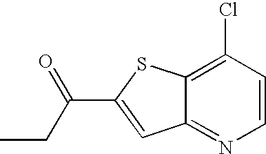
C12=C(Cl)C=CN=C1C=C(C(CC)=O)S2
